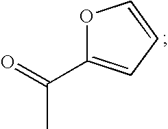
O1C(C(=O)C)=CC=C1
